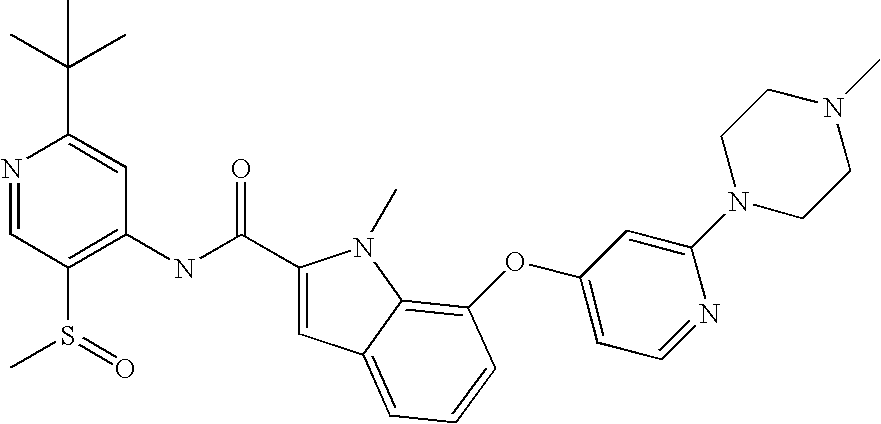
N1=CC(S(=O)C)=C(NC(=O)C2=CC3=CC=CC(OC4=CC=NC(N5CCN(C)CC5)=C4)=C3N2C)C=C1C(C)(C)C
